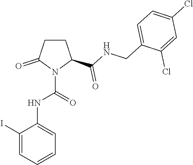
C1CC(C(NCC2=CC=C(Cl)C=C2Cl)=O)N(C(=O)NC2=CC=CC=C2I)C1=O
